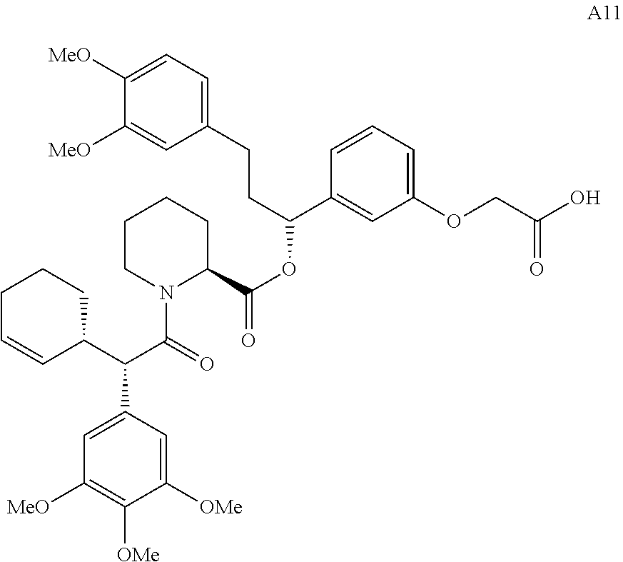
C1CN(C(=O)C(C2=CC([MeO])=C([OMe])C([OMe])=C2)C2C=CCCC2)C(C(=O)OC(C2=CC(OCC(O)=O)=CC=C2)CCC2=CC=C([MeO])C([MeO])=C2)CC1
